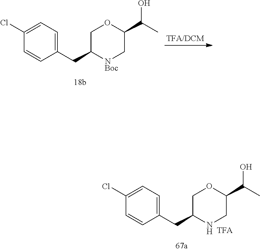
C1(Cl)=CC=C(CC2[NBoc]CC(C(C)O)OC2)C=C1.C1(Cl)=CC=C(CC2NCC(C(C)O)OC2)C=C1
